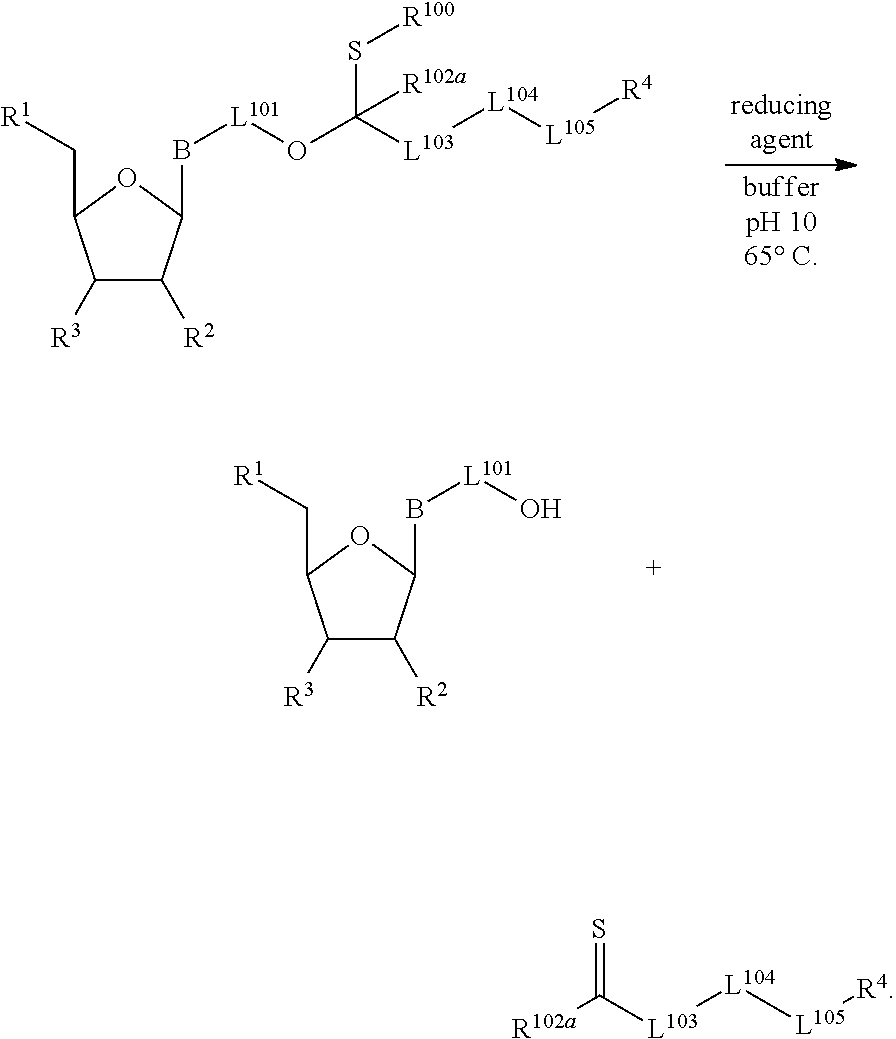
C1([R3])C([R2])C(B[L101]OC([L103][L104][L105][R4])(S[R100])[R102a])OC1C[R1].C1([R3])C([R2])C(B[L101]O)OC1C[R1].S=C([L103][L104][L105][R4])[R102a]
